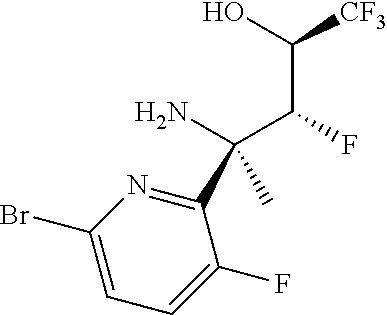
C(C(O)[CF3])(F)C(N)(C)C1=NC(Br)=CC=C1F
